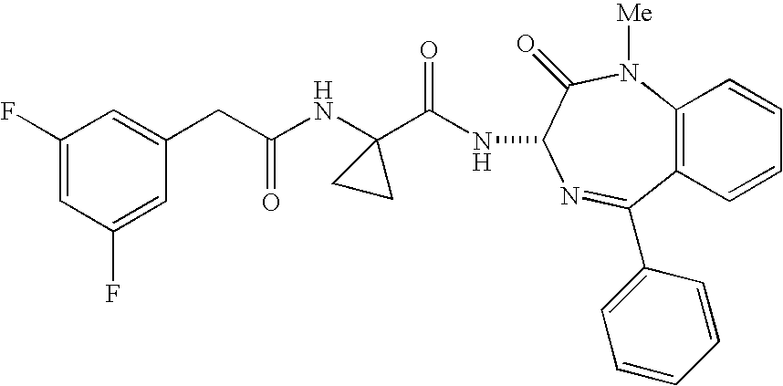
C1(F)=CC(F)=CC(CC(NC2(C(NC3C(=O)N([Me])C4=C(C(C5=CC=CC=C5)=N3)C=CC=C4)=O)CC2)=O)=C1
